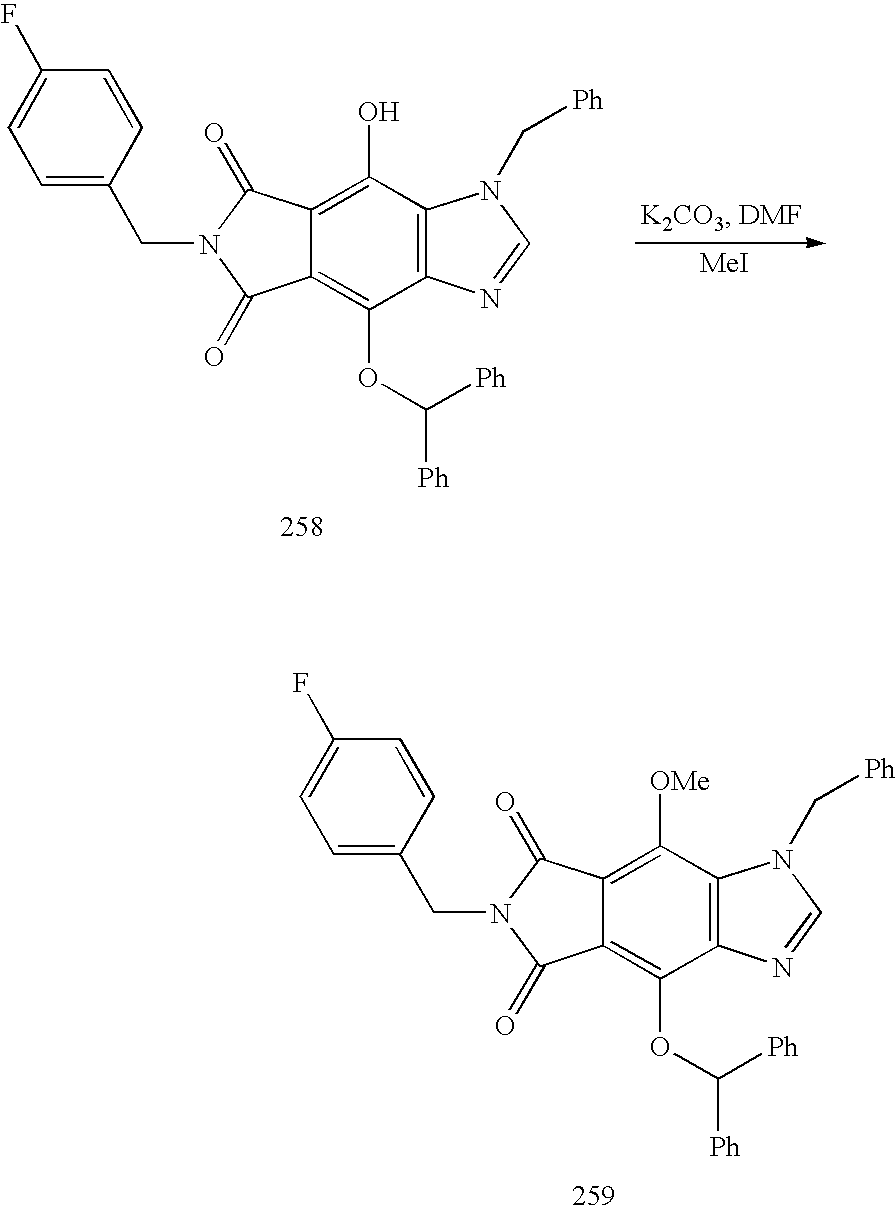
C12=C(C(O)=C3C(=C1OC([Ph])[Ph])C(=O)N(CC1=CC=C(F)C=C1)C3=O)N(C[Ph])C=N2.[MeI].C12=C(C([OMe])=C3C(=C1OC([Ph])[Ph])C(=O)N(CC1=CC=C(F)C=C1)C3=O)N(C[Ph])C=N2
